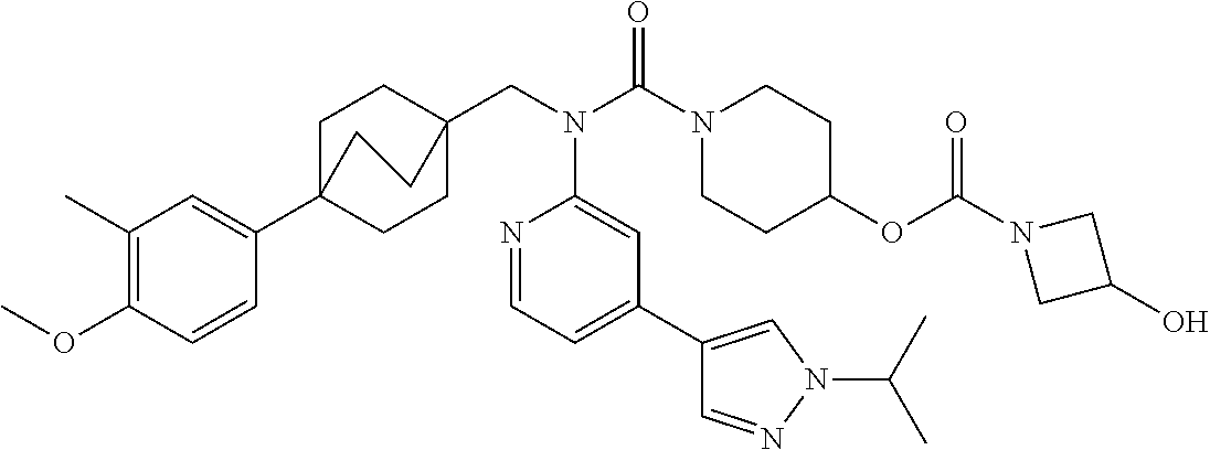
C1(C)=C(OC)C=CC(C23CCC(CN(C(N4CCC(OC(N5CC(O)C5)=O)CC4)=O)C4=CC(C5=CN(C(C)C)N=C5)=CC=N4)(CC2)CC3)=C1
